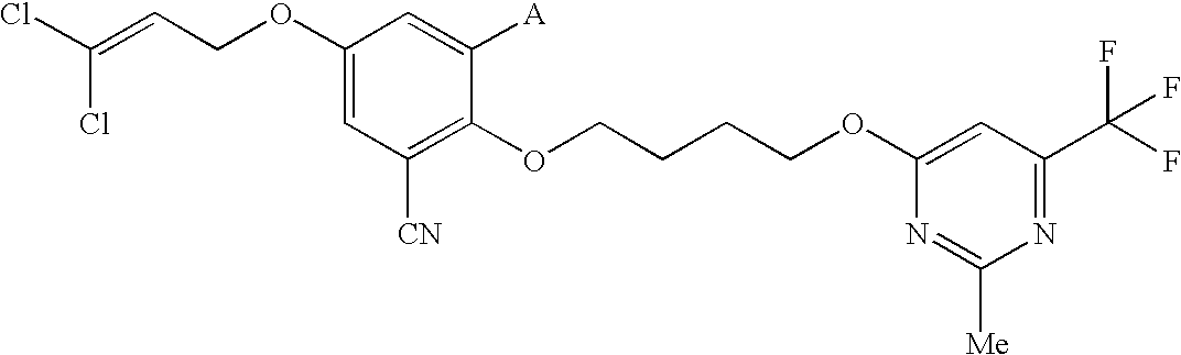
C1(OCC=C(Cl)Cl)=CC([CN])=C(OCCCCOC2=CC(C(F)(F)F)=NC([Me])=N2)C([A])=C1
